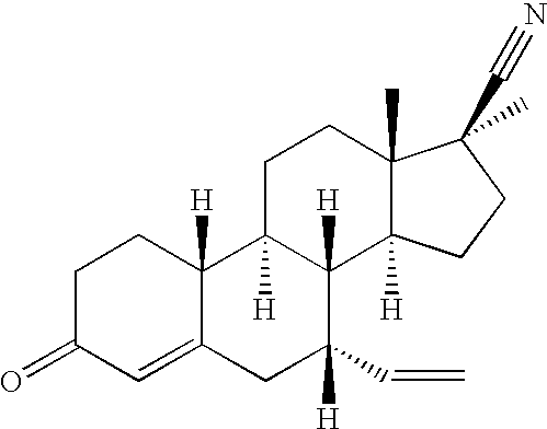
C1=C2C([H])(CCC1=O)C1([H])C([H])(C([H])(C=C)C2)C2([H])C(C)(CC1)C(C#N)(C)CC2
